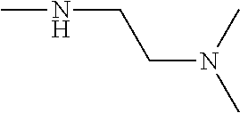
CN(C)CCNC
